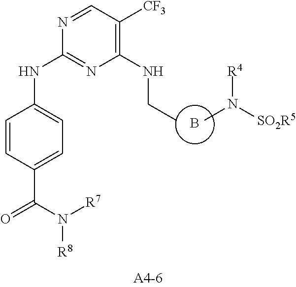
B.CN([SO2R5])[R4].C1=CC(C(N([R7])[R8])=O)=CC=C1NC1=NC(NCC)=C([CF3])C=N1
